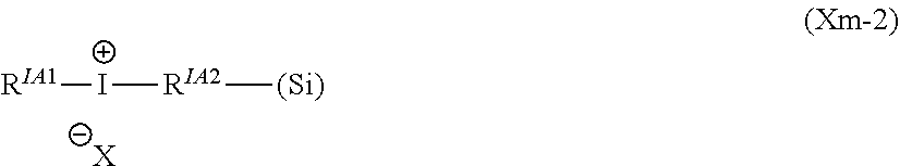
[I+]([RIA1])[RIA2][(Si)].[X]
